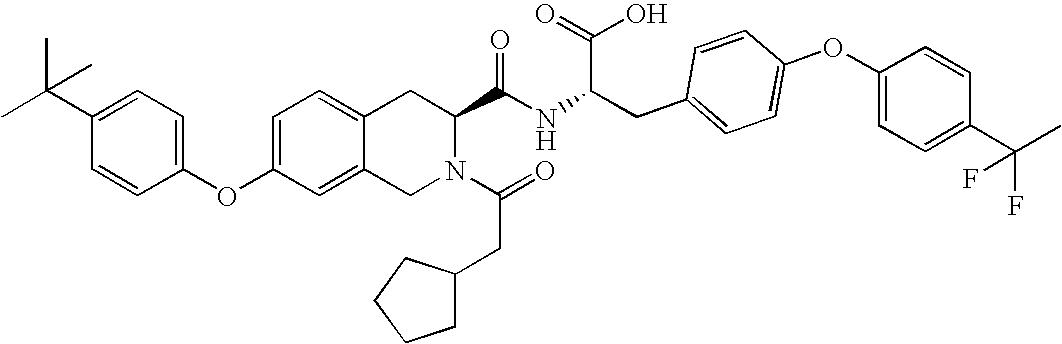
C12=CC=C(OC3=CC=C(C(C)(C)C)C=C3)C=C1CN(C(=O)CC1CCCC1)C(C(NC(CC1=CC=C(OC3=CC=C(C(C)(F)F)C=C3)C=C1)C(=O)O)=O)C2
